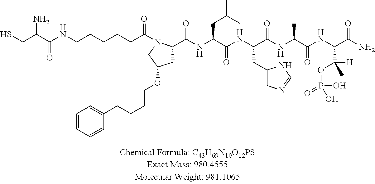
C(C(=O)N1C(C(NC(C(NC(C(NC(C(NC(C(N)=O)C([H])(C)OP(O)(=O)O)=O)C)=O)CC2=CN=CN2)=O)CC(C)C)=O)CC(OCCCCC2=CC=CC=C2)C1)CCCCNC(C(CS)N)=O
